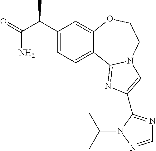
C1(C(C(=O)N)C)=CC=C2C(=C1)OCCN1C2=NC(C2=NC=NN2C(C)C)=C1
